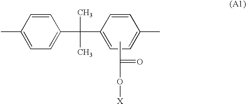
C1=CC(C)=CC=C1C(C)(C)C1=CC=C(C)C=C1.CC(=O)O[X]
